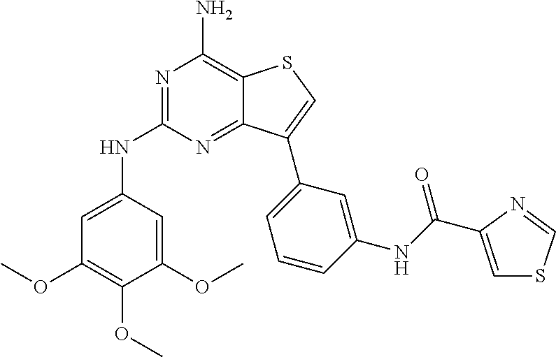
N1=C(NC2=CC(OC)=C(OC)C(OC)=C2)N=C2C(=C1N)SC=C2C1=CC=CC(NC(C2=CSC=N2)=O)=C1
